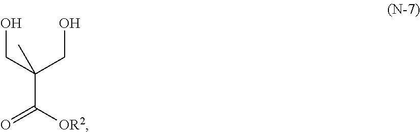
C(CO)(CO)(C([OR2])=O)C
